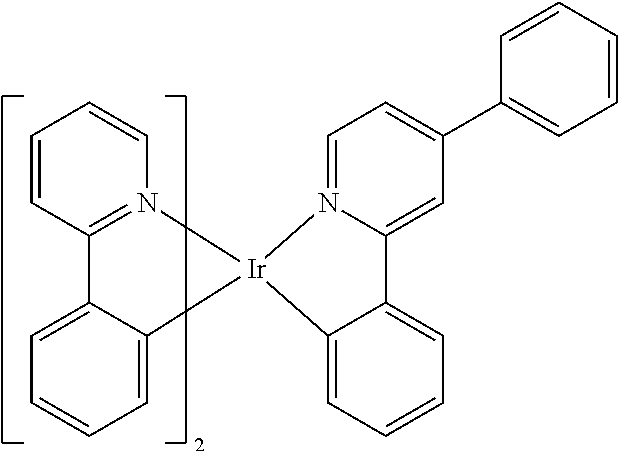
C1=CC2=N(C=C1)[Ir]1(C3=CC=CC=C23)N2=CC=C(C3=CC=CC=C3)C=C2C2=CC=CC=C21
